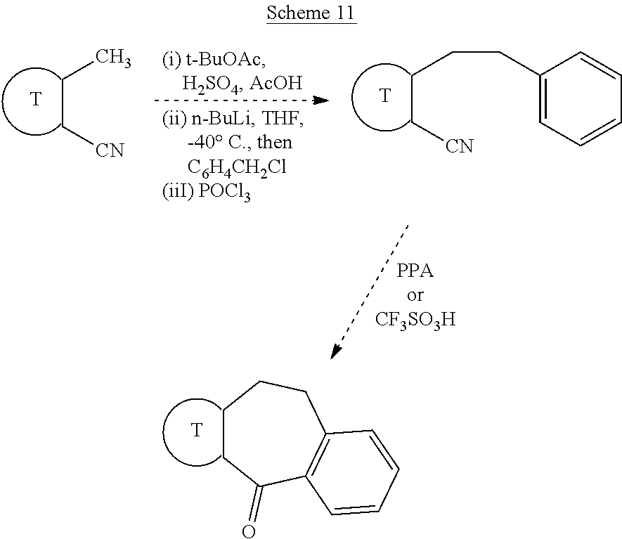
[T].C(C[CN])C.[T].C(C[CN])CCC1=CC=CC=C1.[T].C1CC(=O)C2=C(CC1)C=CC=C2
